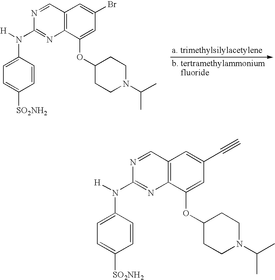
C12=C(C(OC3CCN(C(C)C)CC3)=CC(C#C)=C1)N=C(N([H])C1=CC=C([SO2NH2])C=C1)N=C2.C12=C(C(OC3CCN(C(C)C)CC3)=CC(Br)=C1)N=C(N([H])C1=CC=C([SO2NH2])C=C1)N=C2
